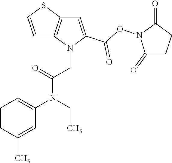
C1=CC(C)=CC(N(CC)C(=O)CN2C(C(=O)ON3C(=O)CCC3=O)=CC3=C2C=CS3)=C1
